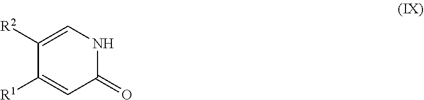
C1([R2])=CNC(=O)C=C1[R1]
